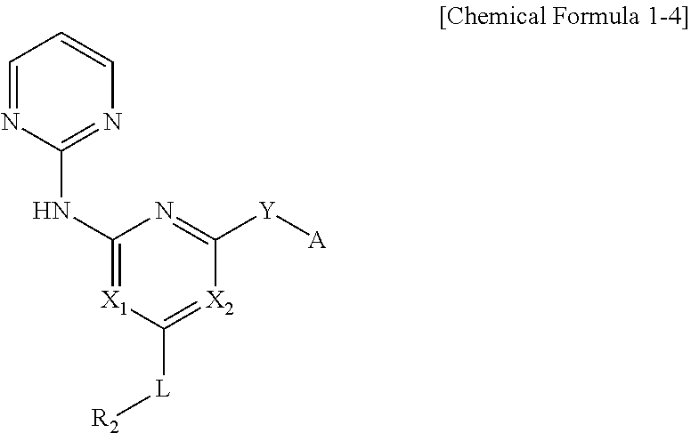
C1(NC2=NC=CC=N2)=[X1]C([L][R2])=[X2]C([Y][A])=N1
